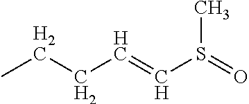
C(C=CS(C)=O)CC
